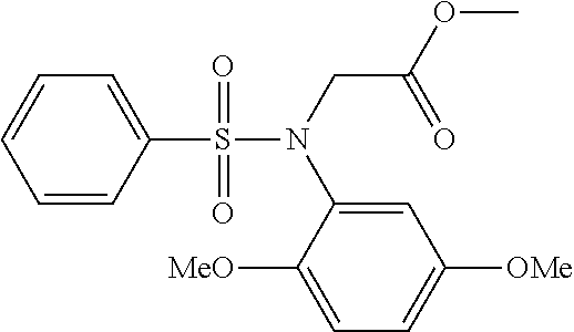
C1=C(S(=O)(=O)N(CC(OC)=O)C2=CC([OMe])=CC=C2[MeO])C=CC=C1
